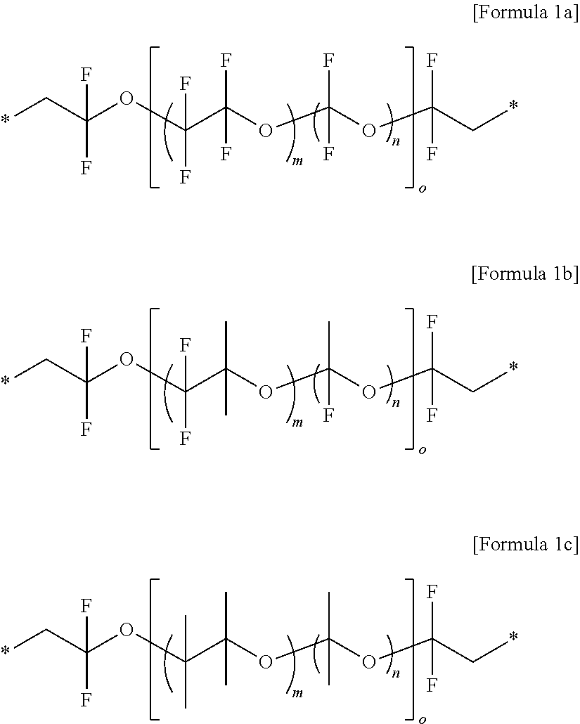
*CC(F)(F)OC(C(OC(OC(C*)(F)F)(F)F)(F)F)(F)F.*CC(F)(F)OC(C(OC(OC(C*)(F)F)(C)F)(C)C)(F)F.*CC(F)(F)OC(C(OC(OC(C*)(F)F)(C)C)(C)C)(C)C
